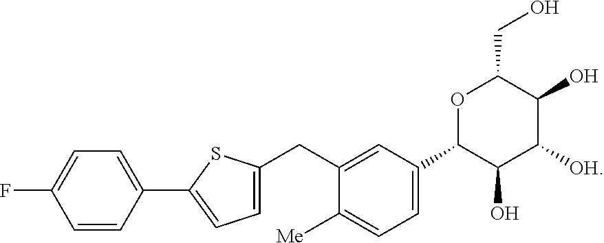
O1C(C2=CC=C([Me])C(CC3=CC=C(C4=CC=C(F)C=C4)S3)=C2)C(O)C([OH])C(O)C1CO
